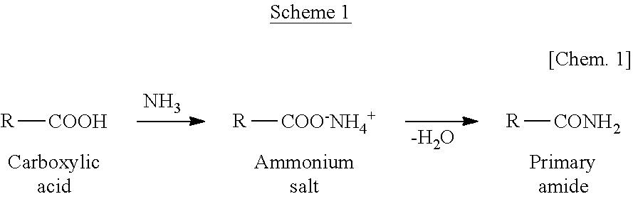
[R][COOH].N.[-H2O].[R][CONH2].[R][COO-NH4+]
